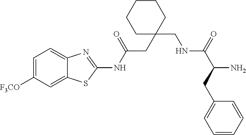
C1=C([F3CO])C=C2C(=C1)N=C(NC(CC1(CNC(=O)C(CC3=CC=CC=C3)N)CCCCC1)=O)S2
